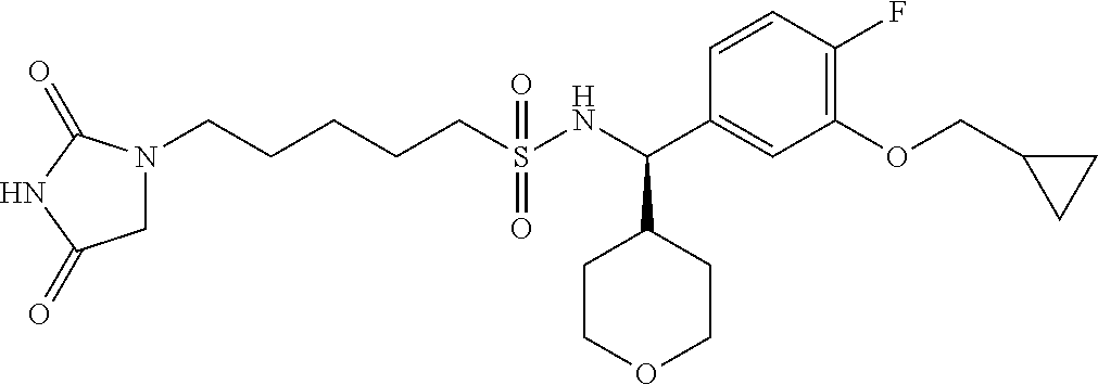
C1=CC(F)=C(OCC2CC2)C=C1C(NS(CCCCCN1CC(=O)NC1=O)(=O)=O)C1CCOCC1
